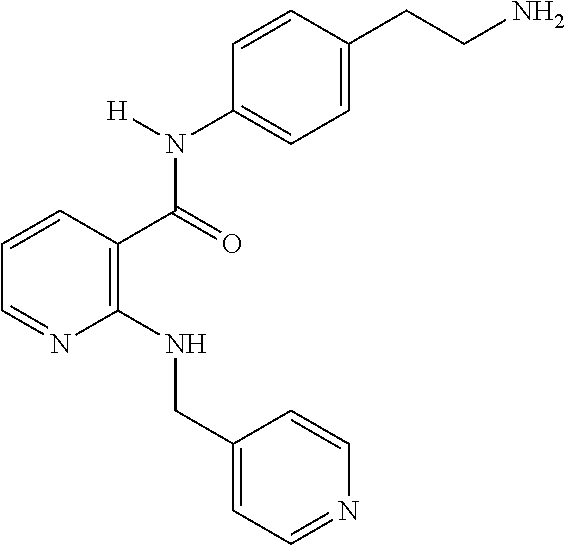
C(=O)(N(C1=CC=C(CCN)C=C1)[H])C1=C(NCC2=CC=NC=C2)N=CC=C1
